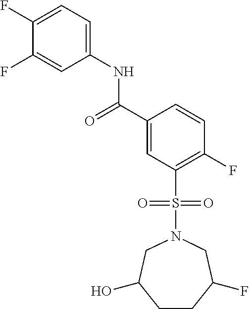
C(C1=CC(S(N2CC(F)CCC(O)C2)(=O)=O)=C(F)C=C1)(=O)NC1=CC=C(F)C(F)=C1
